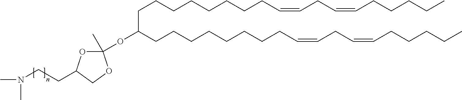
C(CCCCCCCCC(CCCCCCCCC=CCC=CCCCCC)OC1(C)OC(CCN(C)C)CO1)=CCC=CCCCCC
